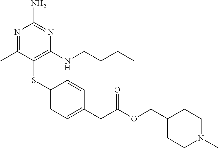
S(C1=C(NCCCC)N=C(N)N=C1C)C1=CC=C(CC(=O)OCC2CCN(C)CC2)C=C1
